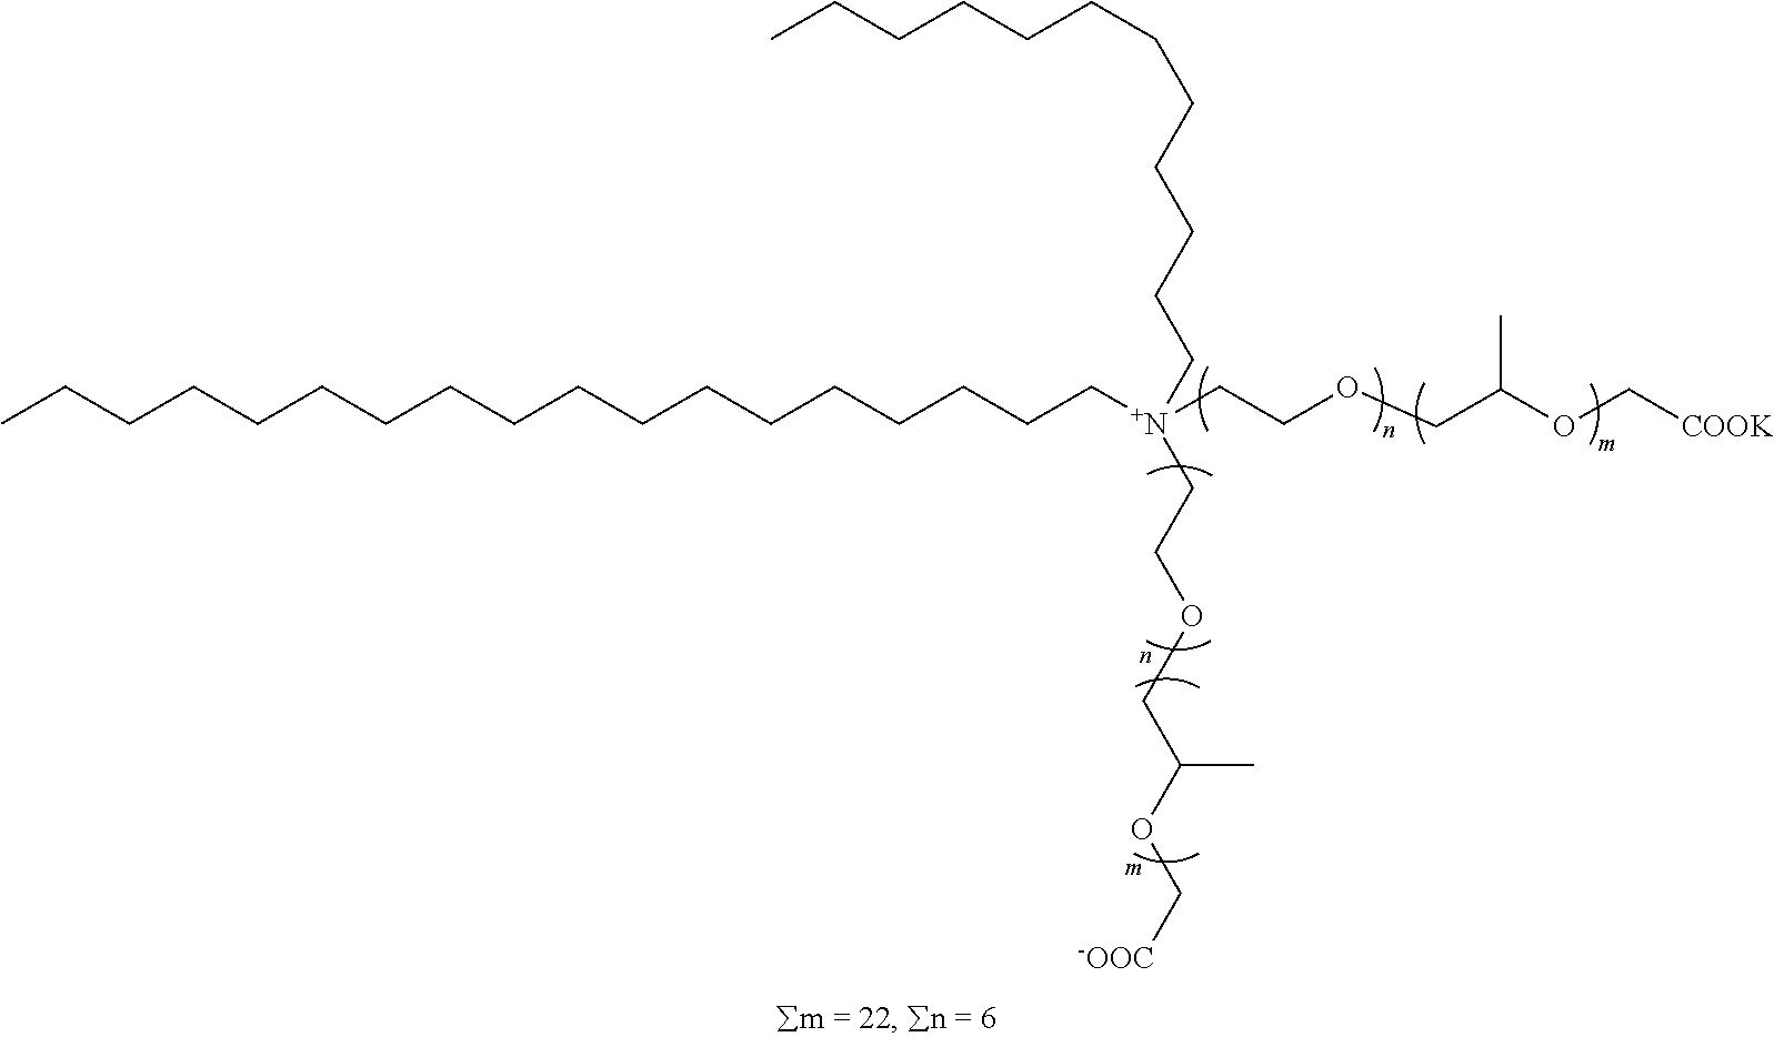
CCCCCCCCCCCCCCCCCC[N+](CCOCC(OC[COOK])C)(CCOCC(OC[-OOC])C)CCCCCCCCCCCC
